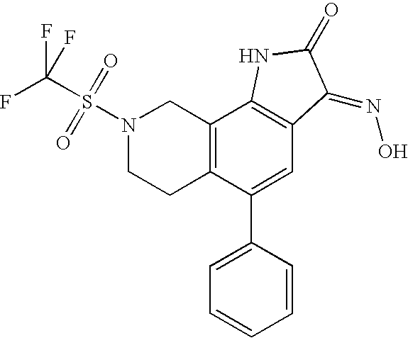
C12=C(C(C3=CC=CC=C3)=CC3=C1NC(=O)C3=NO)CCN(S(C(F)(F)F)(=O)=O)C2
